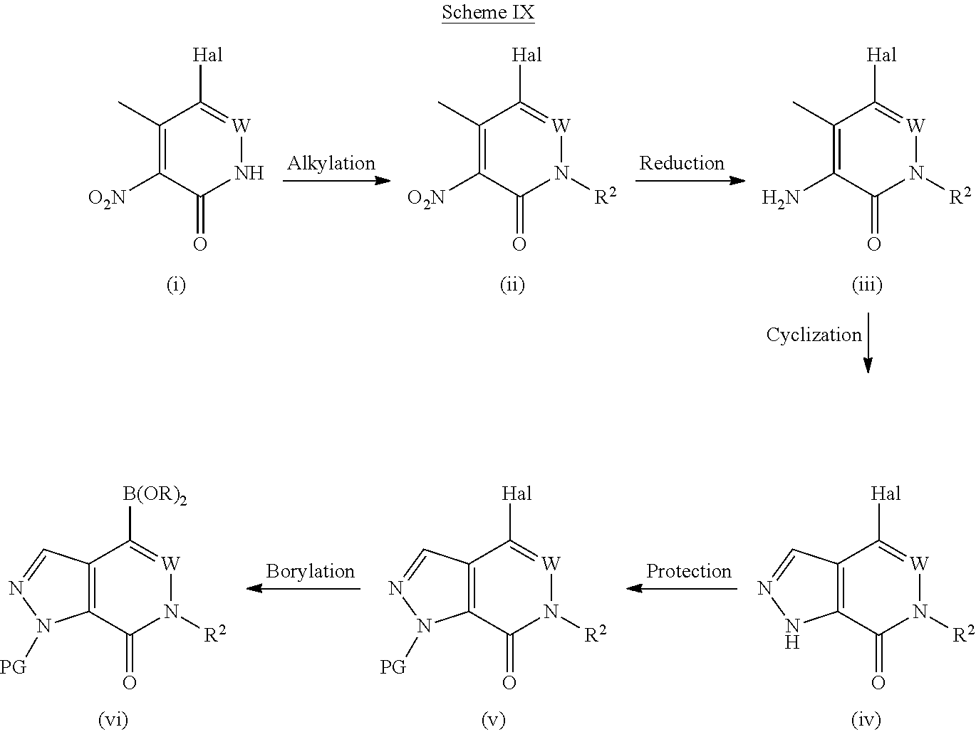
C1(C)=C([O2N])C(=O)N[W]=C1[Hal].C1(C)=C([O2N])C(=O)N([R2])[W]=C1[Hal].C1(C)=C(N)C(=O)N([R2])[W]=C1[Hal].C12=C(C(=O)N([R2])[W]=C1[Hal])N([PG])N=C2.C12=C(C(=O)N([R2])[W]=C1[Hal])NN=C2.C12=C(C(=O)N([R2])[W]=C1[B(OR)2])N([PG])N=C2
